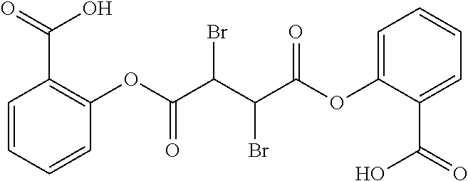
C1=CC=CC(OC(C(C(C(OC2=CC=CC=C2C(O)=O)=O)Br)Br)=O)=C1C(O)=O
